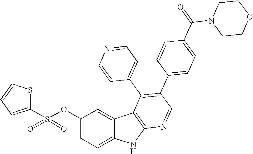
O(C1=CC=C2C(=C1)C1=C(N2)N=CC(C2=CC=C(C(N3CCOCC3)=O)C=C2)=C1C1=CC=NC=C1)S(=O)(=O)C1=CC=CS1
